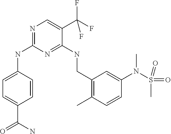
C1=C(NC2=NC=C(C(F)(F)F)C(NCC3=C(C)C=CC(N(S(=O)(=O)C)C)=C3)=N2)C=CC(C(=O)N)=C1
